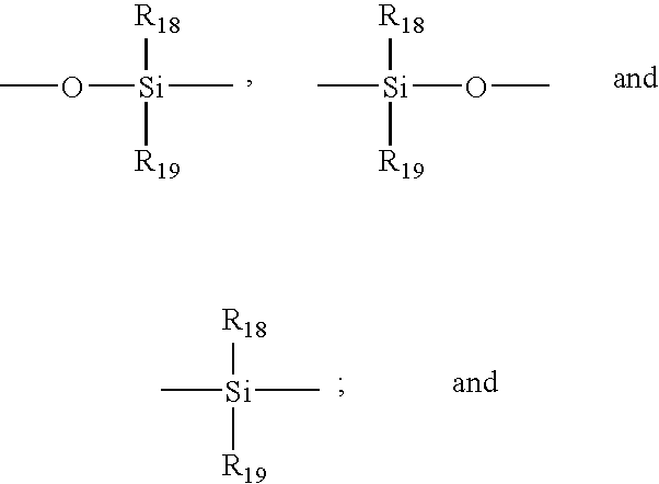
CO[Si]([R19])([R18])C.C[Si]([R19])([R18])OC.C[Si]([R19])([R18])C
